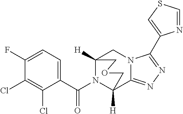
C12([H])CN3C(=NN=C3C3=CSC=N3)C([H])(COC1)N2C(C1=CC=C(F)C(Cl)=C1Cl)=O
